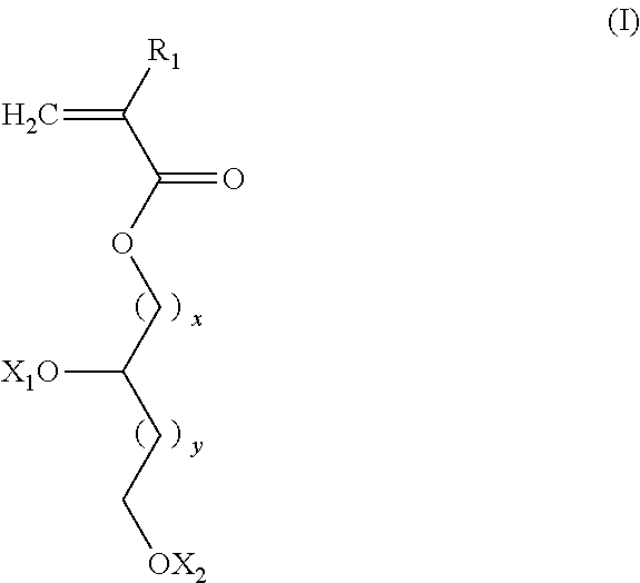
C=C(C(=O)OCC([X1O])CC[OX2])[R1]
